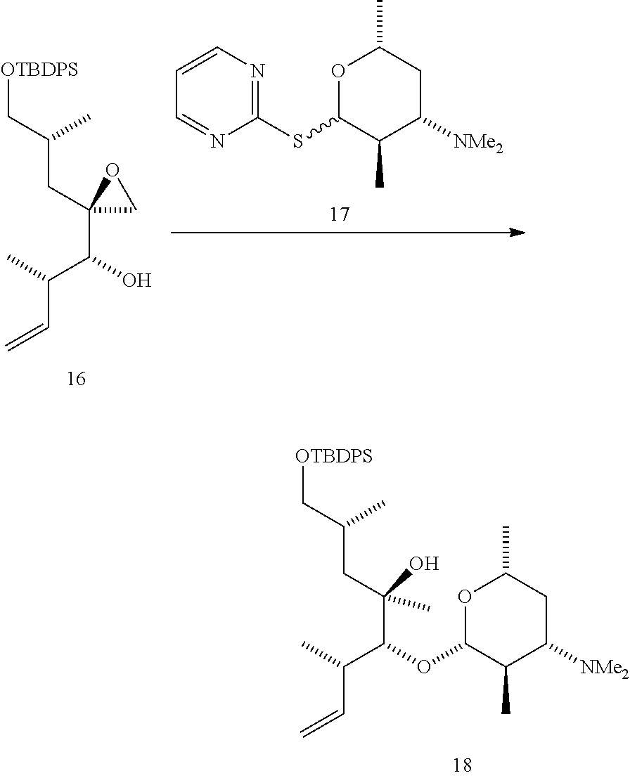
[OTBDPS]CC(CC1(C(O)C(C)C=C)CO1)C.C1=CC=NC(SC2OC(C)CC([NMe2])C2C)=N1.[OTBDPS]CC(CC(C)(O)C(C(C)C=C)OC1OC(C)CC([NMe2])C1C)C
